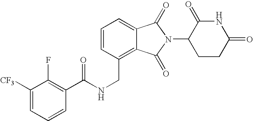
C1=CC(CNC(=O)C2=C(F)C([CF3])=CC=C2)=C2C(=C1)C(=O)N(C1CCC(=O)NC1=O)C2=O
